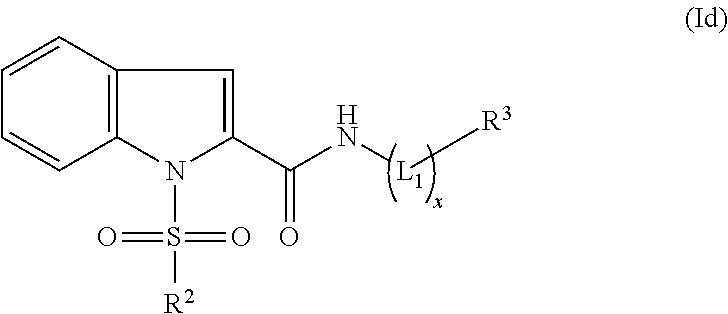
N1(S([R2])(=O)=O)C(C(N[L1][R3])=O)=CC2=C1C=CC=C2
